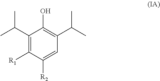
C1(C(C)C)=C([R1])C([R2])=CC(C(C)C)=C1O
